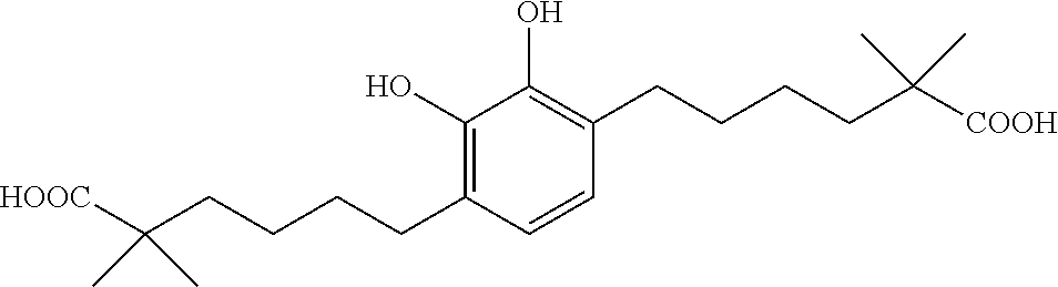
C1(O)=C(CCCCC(C)(C)[COOH])C=CC(CCCCC(C)(C)[HOOC])=C1O
